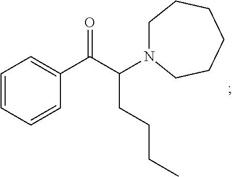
C1=CC=CC(C(C(CCCC)N2CCCCCC2)=O)=C1
